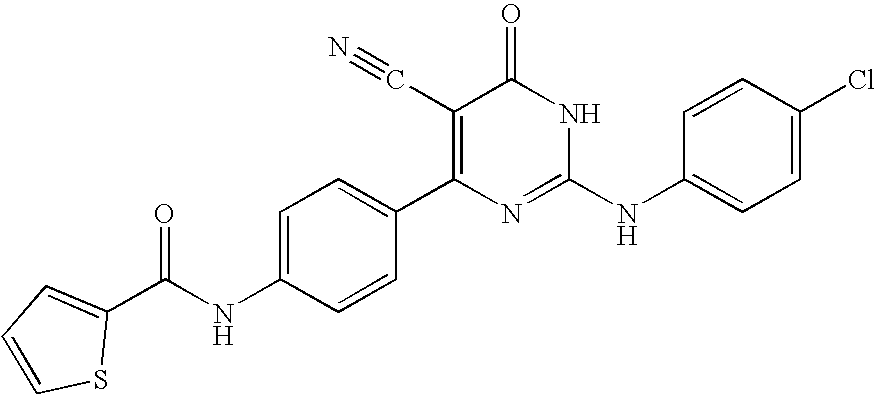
C1=CC(C2=C(C#N)C(=O)NC(NC3=CC=C(Cl)C=C3)=N2)=CC=C1NC(=O)C1=CC=CS1
